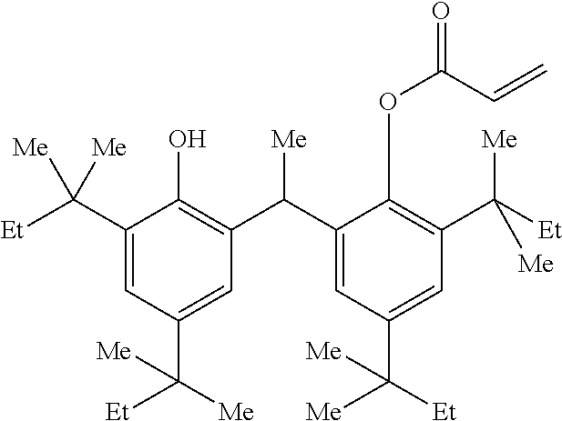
C1(C([Et])([Me])[Me])=CC(C([Me])([Et])[Me])=CC(C(C2=CC(C([Et])([Me])[Me])=CC(C([Et])([Me])[Me])=C2OC(=O)C=C)[Me])=C1O
